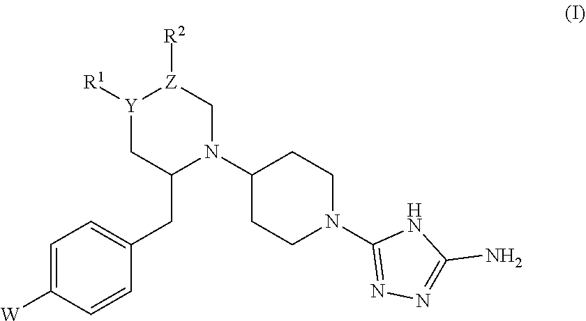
C1=C(CC2C[Y]([R1])[Z]([R2])CN2C2CCN(C3=NN=C(N)N3)CC2)C=CC([W])=C1
